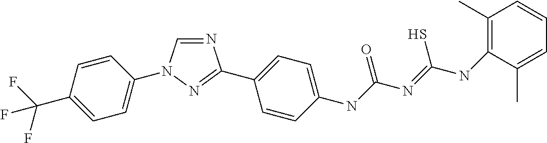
N1=CN(C2=CC=C(C(F)(F)F)C=C2)N=C1C1=CC=C(NC(N=C(NC2=C(C)C=CC=C2C)S)=O)C=C1
